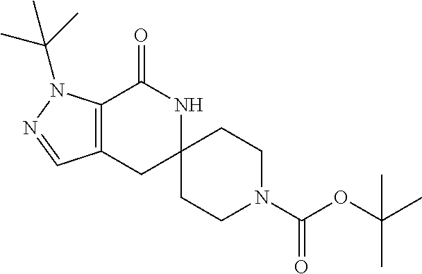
C12=C(CC3(NC1=O)CCN(C(OC(C)(C)C)=O)CC3)C=NN2C(C)(C)C
